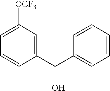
C1([OCF3])=CC=CC(C(C2=CC=CC=C2)O)=C1
